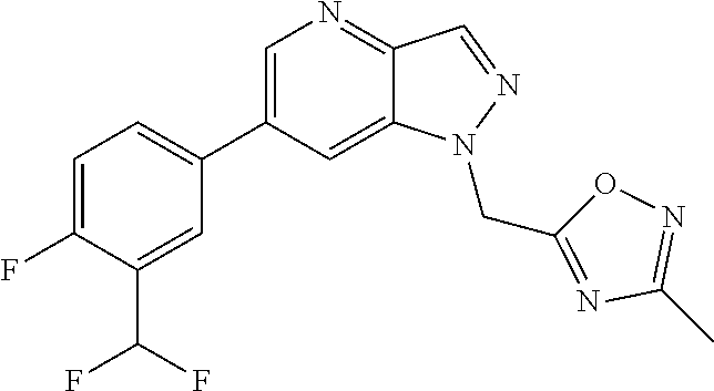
C1(C2=CC=C(F)C(C(F)F)=C2)=CN=C2C(=C1)N(CC1=NC(C)=NO1)N=C2
